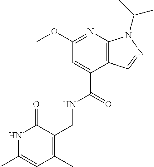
COC1=NC2=C(C(C(=O)NCC3=C(C)C=C(C)NC3=O)=C1)C=NN2C(C)C
